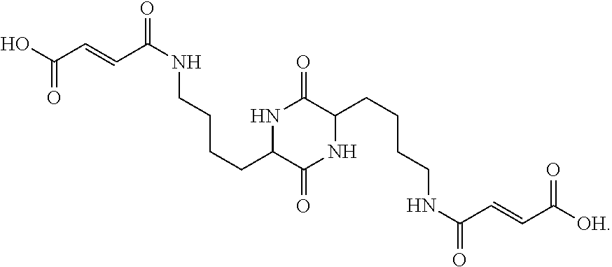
C(CCC1NC(=O)C(CCCCNC(C=CC([OH])=O)=O)NC1=O)CNC(C=CC(O)=O)=O
